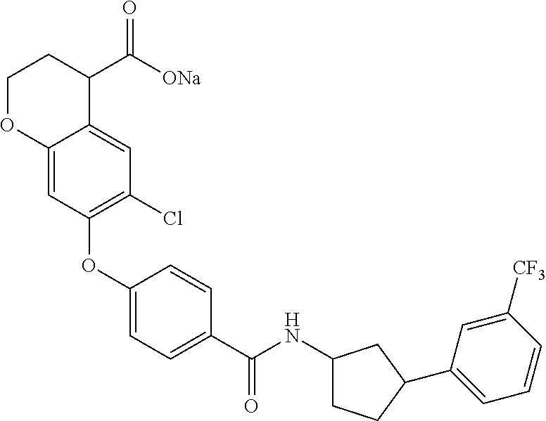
C1(OC2=C(Cl)C=C3C(=C2)OCCC3C([ONa])=O)=CC=C(C(NC2CCC(C3=CC=CC([CF3])=C3)C2)=O)C=C1
